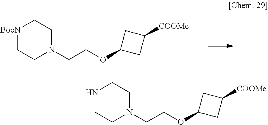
N1(CCOC2CC([COOMe])C2)CC[BocN]CC1.N1(CCOC2CC([COOMe])C2)CCNCC1
